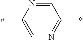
C1=C([#])N=CC(*)=N1
